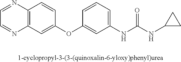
C1=NC2=C(N=C1)C=C(OC1=CC(NC(NC3CC3)=O)=CC=C1)C=C2
